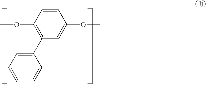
C1=CC=C(C2=C(OC)C=CC(OC)=C2)C=C1
